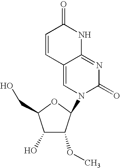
C12=CN(C3C(OC)C(O)C(CO)O3)C(=O)N=C1NC(=O)C=C2
